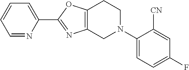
C1(C2=NC3=C(O2)CCN(C2=CC=C(F)C=C2[CN])C3)=CC=CC=N1
